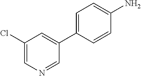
NC1=CC=C(C2=CC(Cl)=CN=C2)C=C1
